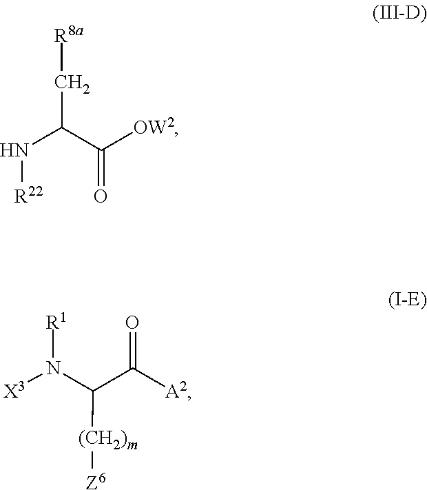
[R8a]CC(N[R22])C([OW2])=O.[R1]N(C(C([A2])=O)[(CH2)m][Z6])[X3]
